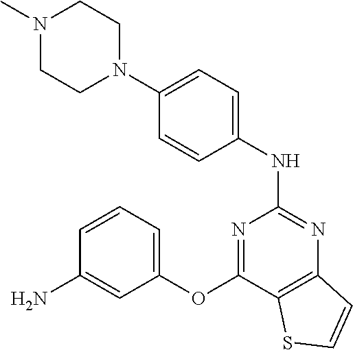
N1=C(OC2=CC=CC(N)=C2)C2=C(N=C1NC1=CC=C(N3CCN(C)CC3)C=C1)C=CS2
